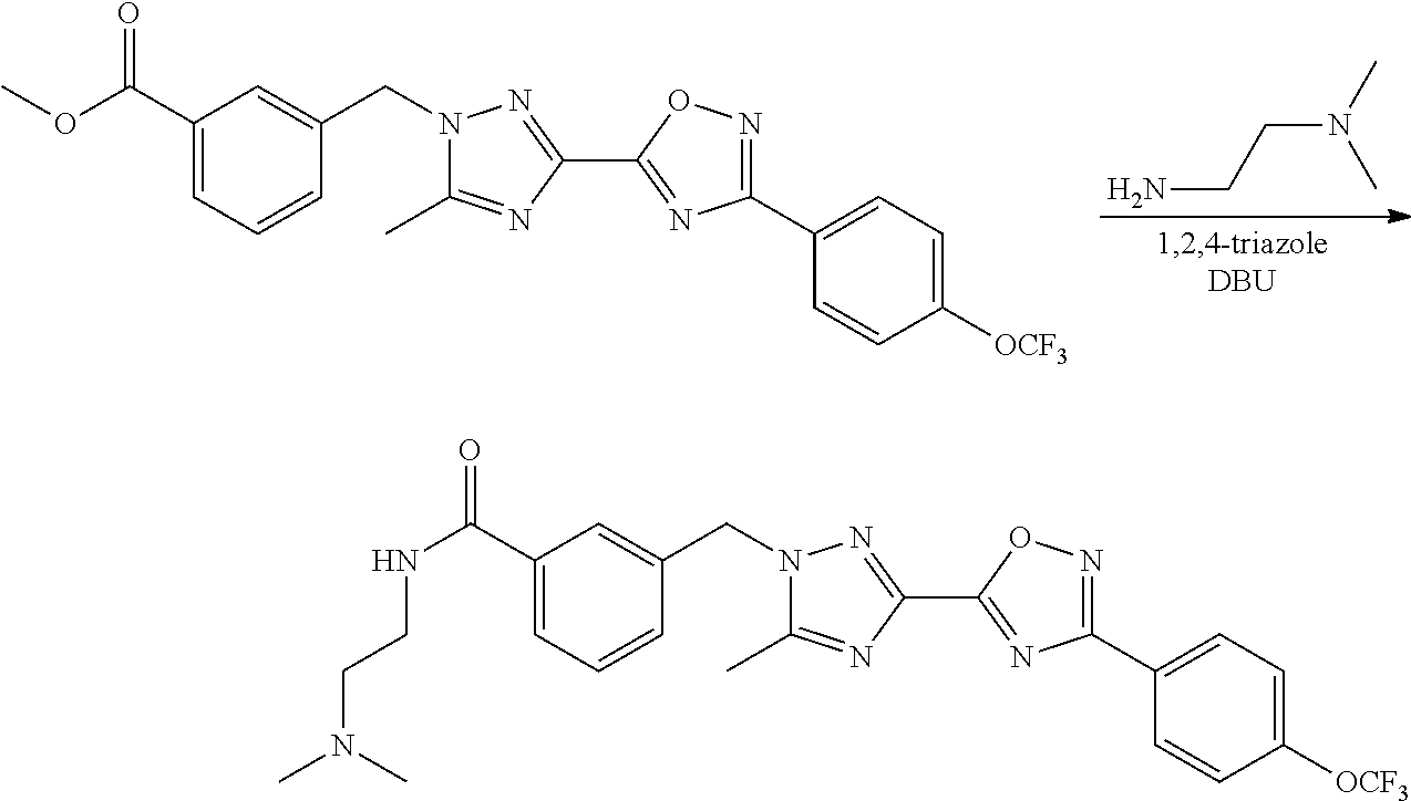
NCCN(C)C.C1([OCF3])=CC=C(C2=NOC(C3=NN(CC4=CC(C(OC)=O)=CC=C4)C(C)=N3)=N2)C=C1.C1([OCF3])=CC=C(C2=NOC(C3=NN(CC4=CC(C(NCCN(C)C)=O)=CC=C4)C(C)=N3)=N2)C=C1
